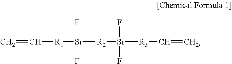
C=C[R1][Si]([R2][Si]([R3]C=C)(F)F)(F)F
